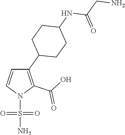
N1(S(N)(=O)=O)C(C(=O)O)=C(C2CCC(NC(=O)CN)CC2)C=C1
